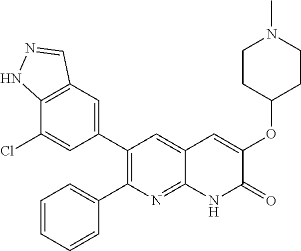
C12=C(C=C(C3=C(C4=CC=CC=C4)N=C4C(=C3)C=C(OC3CCN(C)CC3)C(=O)N4)C=C1Cl)C=NN2
